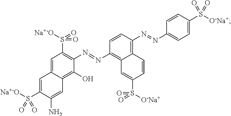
C1=C2C(=C(O)C(N=NC3=C4C(=C(N=NC5=CC=C(S([O-Na+])(=O)=O)C=C5)C=C3)C=CC(S([O-Na+])(=O)=O)=C4)=C1S([Na+-O])(=O)=O)C=C(N)C(S([Na+-O])(=O)=O)=C2
